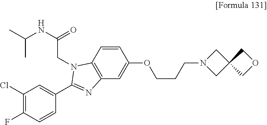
C1(Cl)=C(F)C=CC(C2=NC3=C(C=CC(OCCCN4CC5(C4)COC5)=C3)N2CC(NC(C)C)=O)=C1
